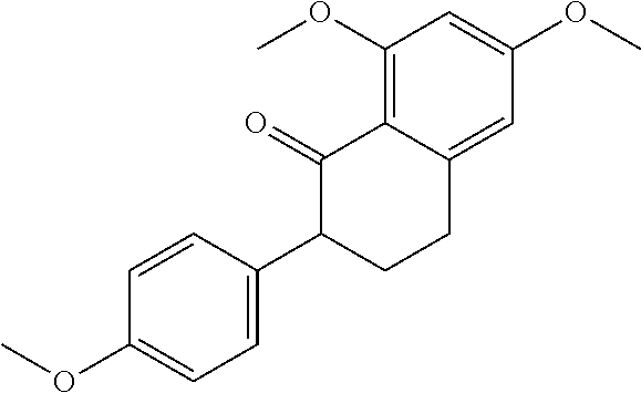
C1(OC)=C2C(=CC(OC)=C1)CCC(C1=CC=C(OC)C=C1)C2=O
